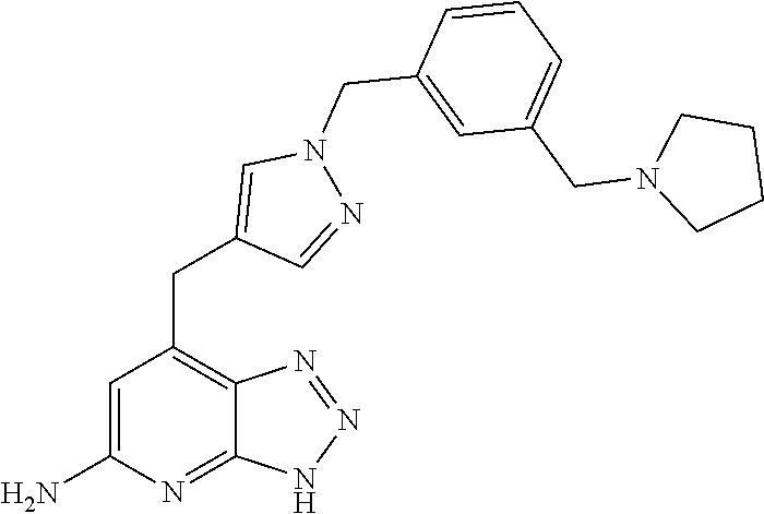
C1=C(N)N=C2C(=C1CC1=CN(CC3=CC(CN4CCCC4)=CC=C3)N=C1)N=NN2
